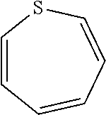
C1=CC=CC=CS1
